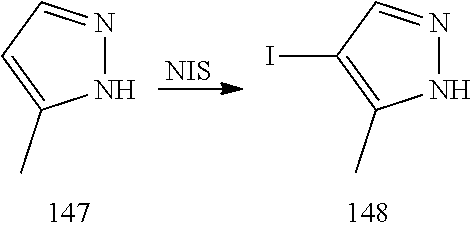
[NIS].N1N=CC=C1C.N1N=CC(I)=C1C
